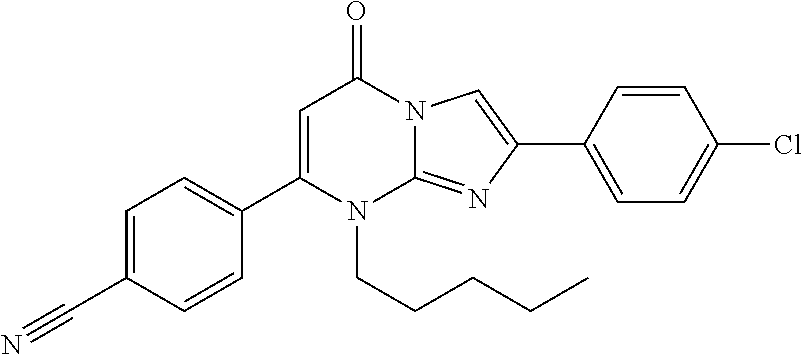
C1(C2=CC=C(C#N)C=C2)=CC(=O)N2C(=NC(C3=CC=C(Cl)C=C3)=C2)N1CCCCC
